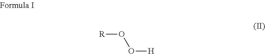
[R]OO[H]
